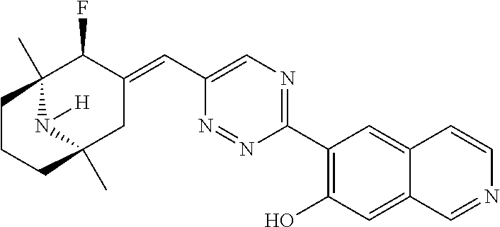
C1(C2=C(O)C=C3C(=C2)C=CN=C3)=NC=C(C=C2C(F)C3(C)N([H])C(C)(C2)CCC3)N=N1
